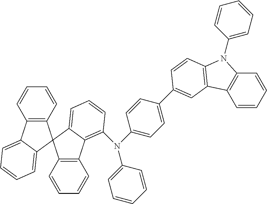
N(C1=CC=C(C2=CC3=C(N(C4=CC=CC=C4)C4=C3C=CC=C4)C=C2)C=C1)(C1=CC=CC=C1)C1=C2C3=C(C=CC=C3)C3(C4=C(C=CC=C4)C4=CC=CC=C43)C2=CC=C1
